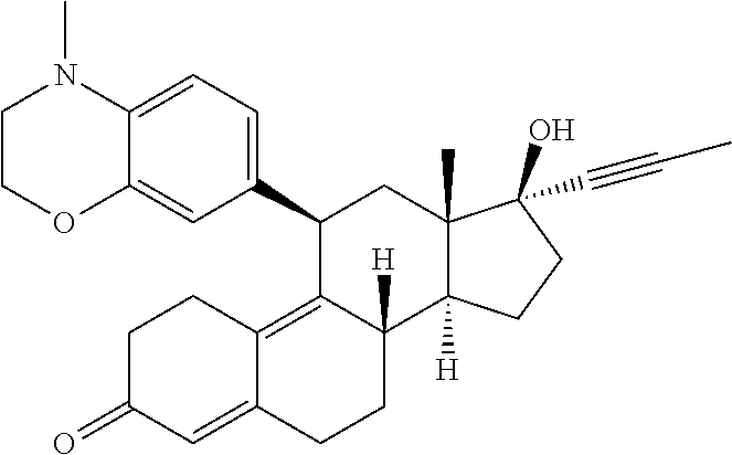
C12=CC=C(C3C4=C5C(=CC(=O)CC5)CCC4([H])C4([H])C(C)(C3)C(O)(C#CC)CC4)C=C1OCCN2C
